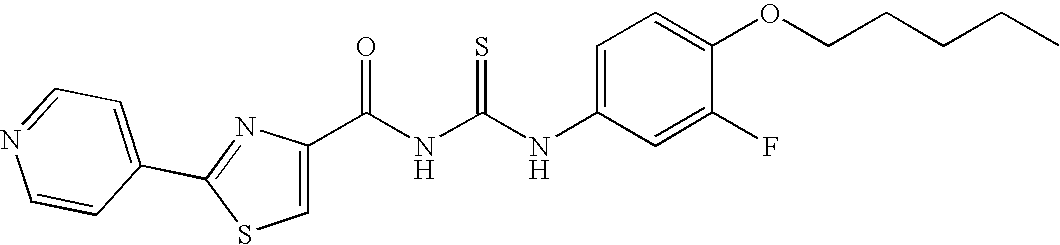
C(NC(NC1=CC=C(OCCCCC)C(F)=C1)=S)(=O)C1=CSC(C2=CC=NC=C2)=N1
